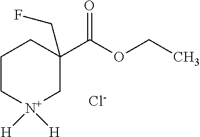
C1C[N+]([H])([H])CC(C(=O)OCC)(CF)C1.[Cl-]
